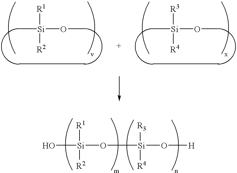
O[Si](O[Si]([R3])([R4])O[H])([R1])[R2].C[Si]([R1])([R2])OC.C[Si]([R3])([R4])OC
